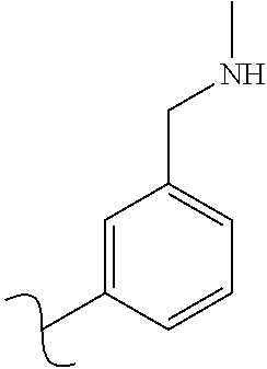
C1=C(C)C=CC=C1CNC
